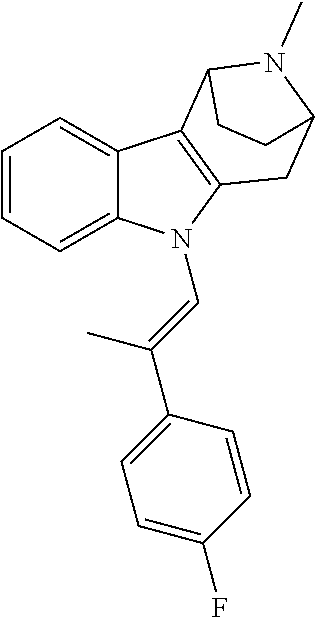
C1=CC=C2C(=C1)C1=C(N2C=C(C)C2=CC=C(F)C=C2)CC2N(C)C1CC2
